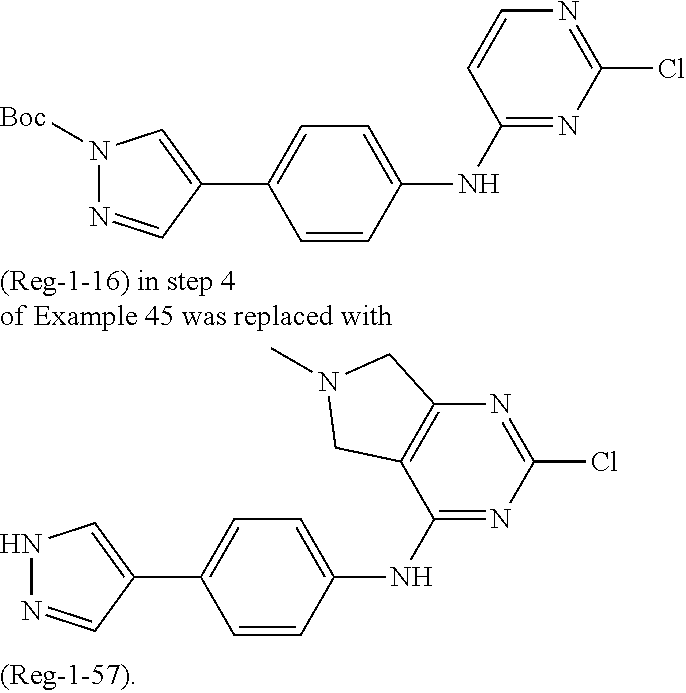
ClC1=NC=CC(NC2=CC=C(C3=CN([Boc])N=C3)C=C2)=N1.ClC1=NC2=C(C(NC3=CC=C(C4=CNN=C4)C=C3)=N1)CN(C)C2
